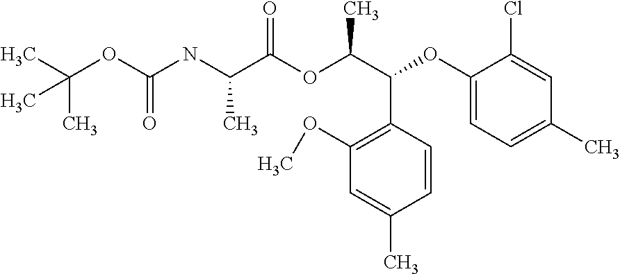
C(OC(NC(C(OC(C(C1=C(OC)C=C(C)C=C1)OC1=CC=C(C)C=C1Cl)C)=O)C)=O)(C)(C)C
